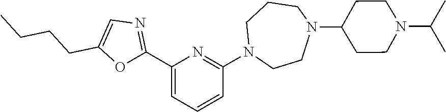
C1(C2=NC=C(CCCC)O2)=CC=CC(N2CCN(C3CCN(C(C)C)CC3)CCC2)=N1
